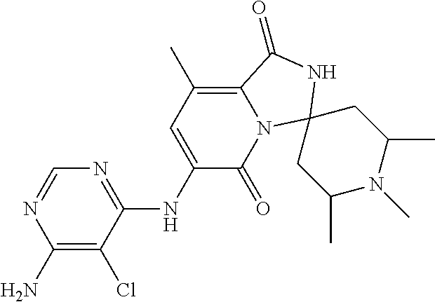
N1=C(NC2=CC(C)=C3N(C2=O)C2(NC3=O)CC(C)N(C)C(C)C2)C(Cl)=C(N)N=C1
